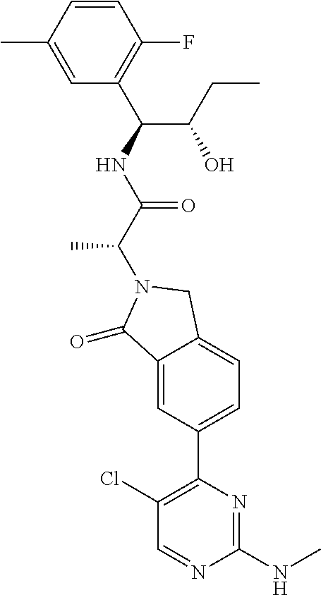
C1(=O)C2=CC(C3=C(Cl)C=NC(NC)=N3)=CC=C2CN1C(C(NC(C1=C(F)C=CC(C)=C1)C(O)CC)=O)C
